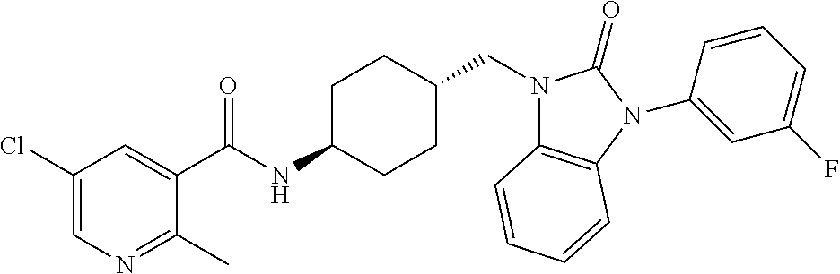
C1(Cl)=CN=C(C)C(C(NC2CCC(CN3C4=C(N(C5=CC(F)=CC=C5)C3=O)C=CC=C4)CC2)=O)=C1
